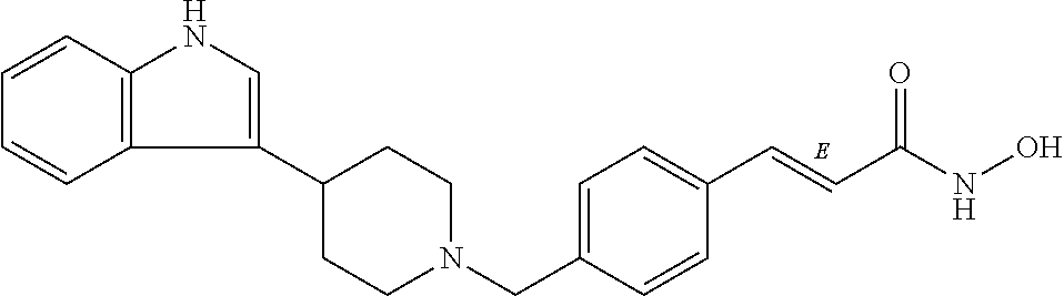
C1CN(CC2=CC=C(C=CC(NO)=O)C=C2)CCC1C1=CNC2=C1C=CC=C2
